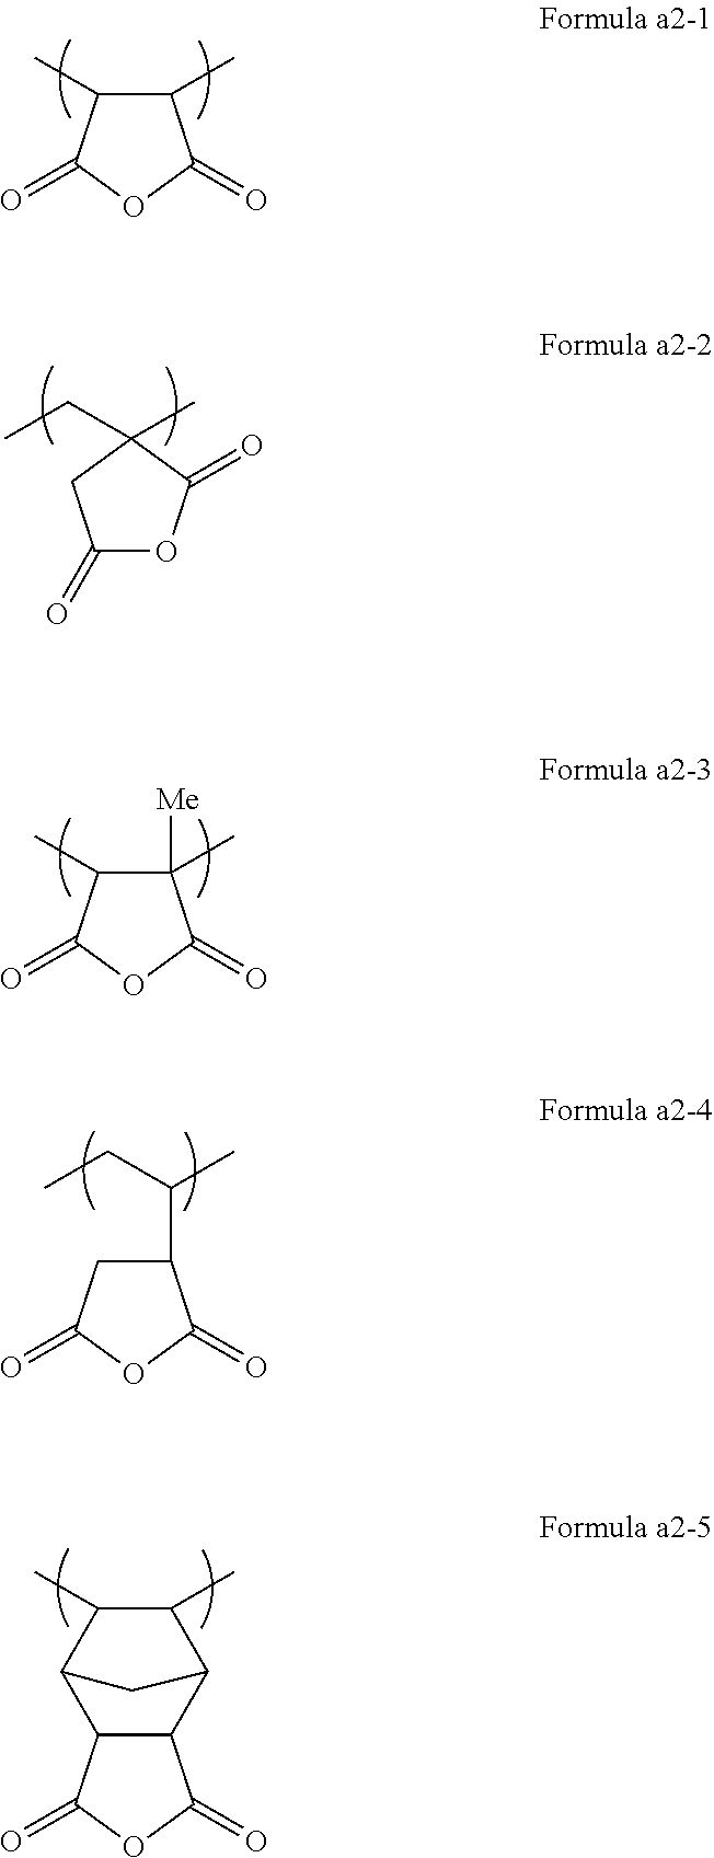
C1(C)C(C)C(=O)OC1=O.C1(C)([Me])C(C)C(=O)OC1=O.C1(C(C)CC)CC(=O)OC1=O.C12C(C(=O)OC1=O)C1C(C)C(C)C2C1.C1(=O)OC(=O)C(CC)(C)C1
